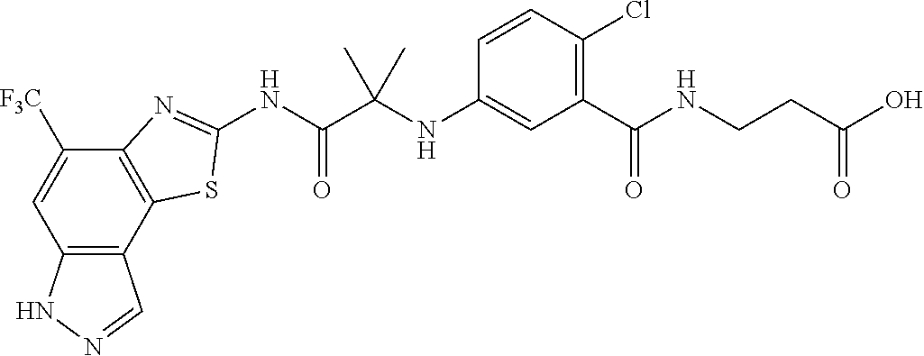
C12=C(C3=C(C([F3C])=C1)N=C(NC(C(NC1=CC(C(NCCC(O)=O)=O)=C(Cl)C=C1)(C)C)=O)S3)C=NN2
